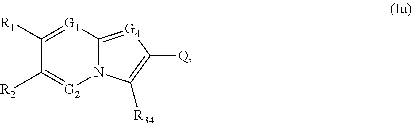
C1([R1])=[G1]C2=[G4]C([Q])=C([R34])N2[G2]=C1[R2]
